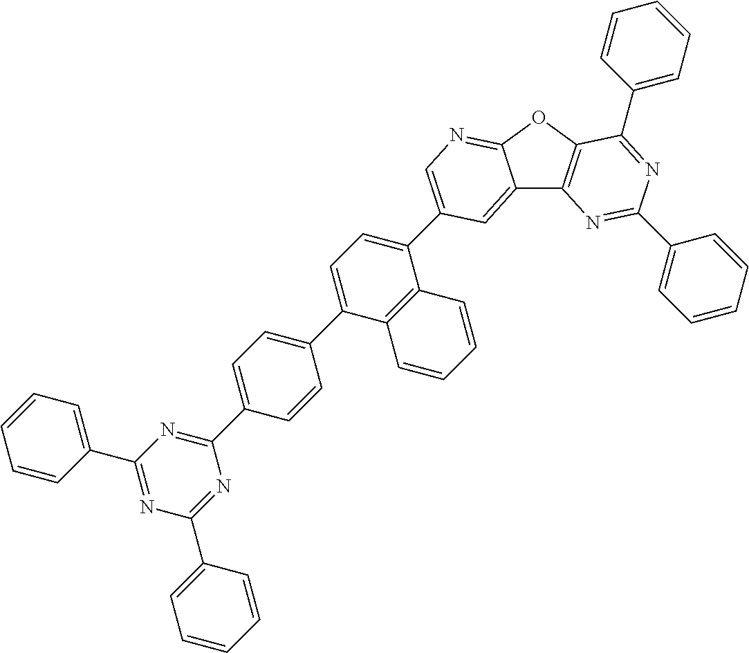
C1=CC=C(C2=NC(C3=CC=CC=C3)=NC(C3=CC=C(C4=CC=C(C5=CN=C6C(=C5)C5=C(O6)C(C6=CC=CC=C6)=NC(C6=CC=CC=C6)=N5)C5=C4C=CC=C5)C=C3)=N2)C=C1
